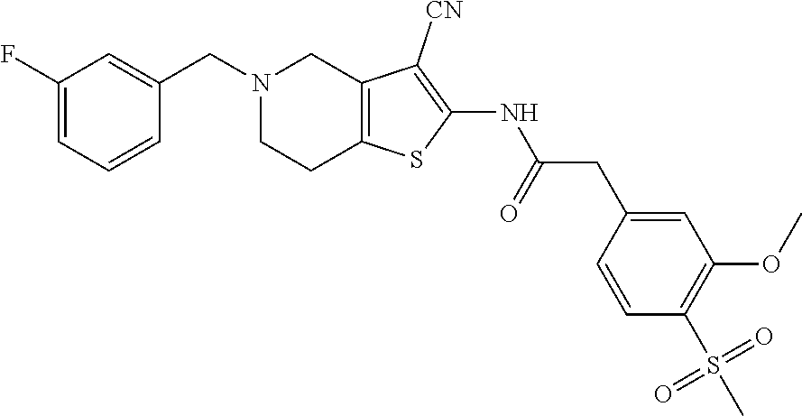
C1(F)=CC=CC(CN2CC3=C(CC2)SC(NC(CC2=CC(OC)=C(S(=O)(=O)C)C=C2)=O)=C3[CN])=C1
